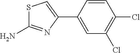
S1C(N)=NC(C2=CC(Cl)=C(Cl)C=C2)=C1
